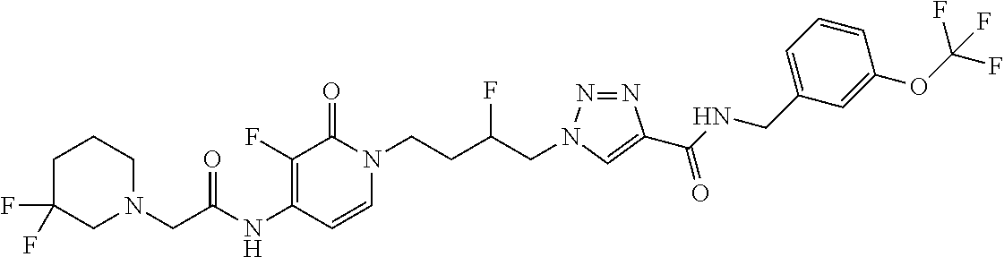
N(C1=C(F)C(=O)N(CCC(CN2N=NC(C(NCC3=CC=CC(OC(F)(F)F)=C3)=O)=C2)F)C=C1)C(=O)CN1CC(F)(F)CCC1
